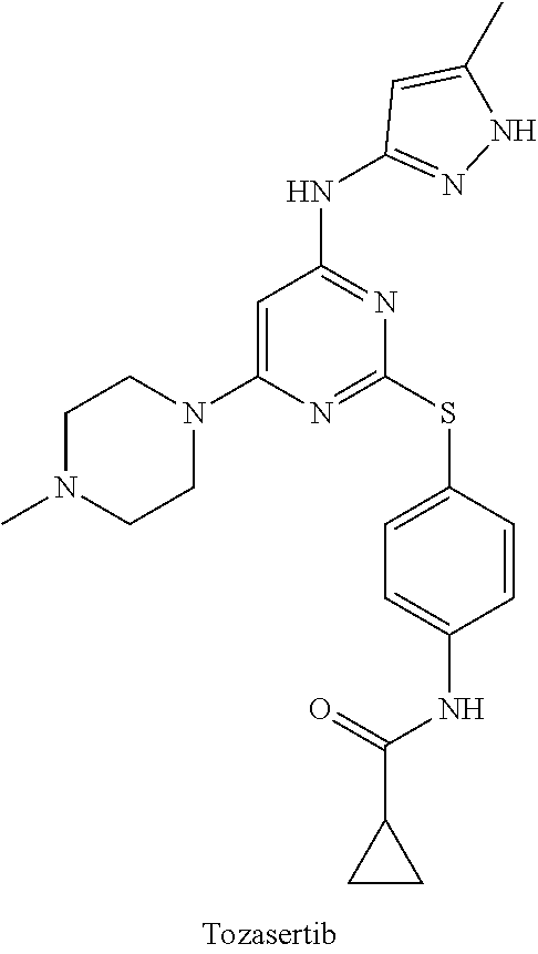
C1=C(N2CCN(C)CC2)N=C(SC2=CC=C(NC(=O)C3CC3)C=C2)N=C1NC1=NNC(C)=C1
